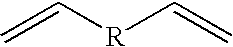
C=C[R]C=C
